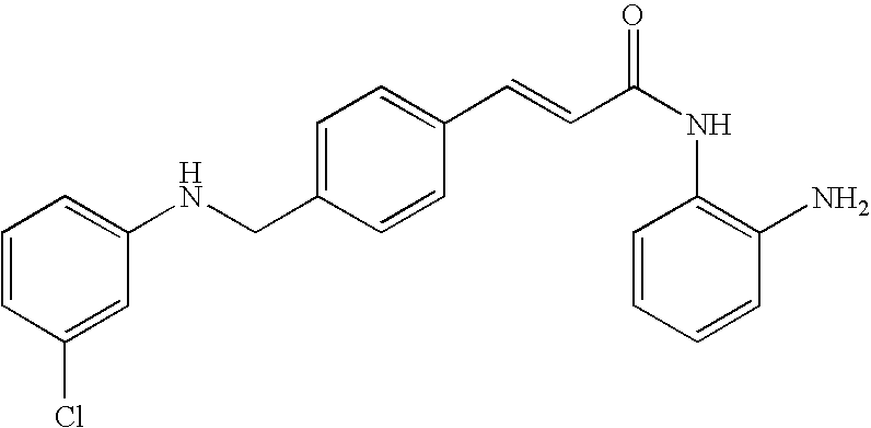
C1(C=CC(NC2=C(N)C=CC=C2)=O)=CC=C(CNC2=CC=CC(Cl)=C2)C=C1
